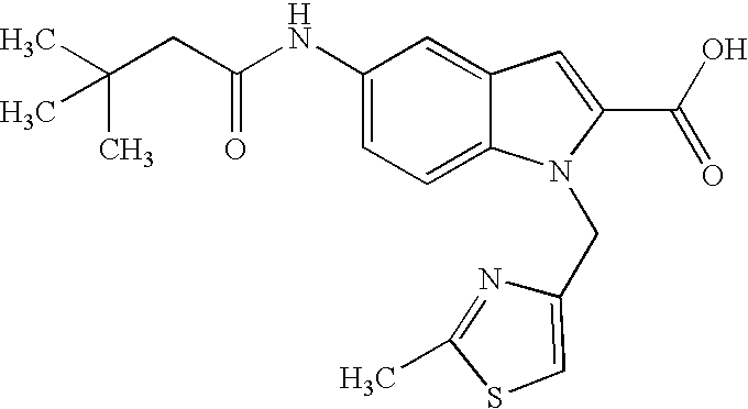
C(CC(NC1=CC=C2C(=C1)C=C(C(O)=O)N2CC1=CSC(C)=N1)=O)(C)(C)C
